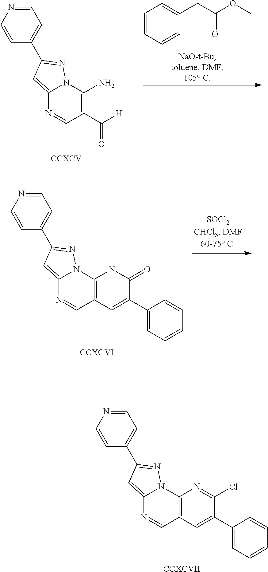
C1=NC=CC(C2=NN3C4=C(C=NC3=C2)C=C(C2=CC=CC=C2)C(Cl)=N4)=C1.[CCXCVII].C1=NC=CC(C2=NN3C(N)=C(C([H])=O)C=NC3=C2)=C1.C1=CC=CC(CC(OC)=O)=C1.C1=NC=CC(C2=NN3C4=C(C=NC3=C2)C=C(C2=CC=CC=C2)C(=O)N4)=C1
